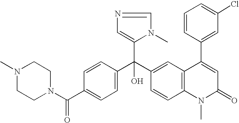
C1=C(C(N2CCN(C)CC2)=O)C=CC(C(C2=CC3=C(C=C2)N(C)C(=O)C=C3C2=CC(Cl)=CC=C2)(C2=CN=CN2C)O)=C1
